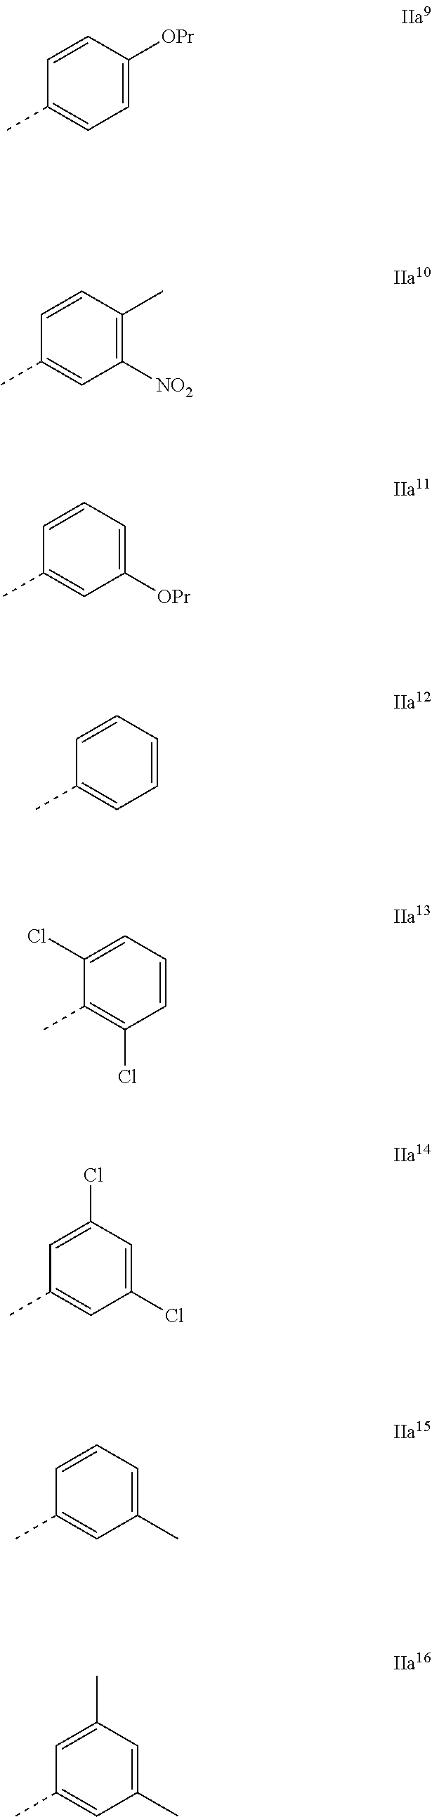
C1(C)=CC=C([OPr])C=C1.C1(C)=CC([NO2])=C(C)C=C1.C1(C)=CC([OPr])=CC=C1.C1(C)=CC=CC=C1.C1(C)=C(Cl)C=CC=C1Cl.C1(C)=CC(Cl)=CC(Cl)=C1.C1(C)=CC(C)=CC=C1.C1(C)=CC(C)=CC(C)=C1
